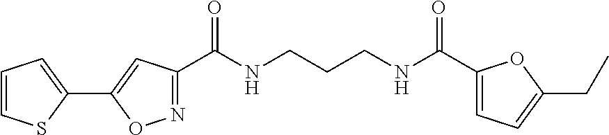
N1=C(C(NCCCNC(=O)C2=CC=C(CC)O2)=O)C=C(C2=CC=CS2)O1
